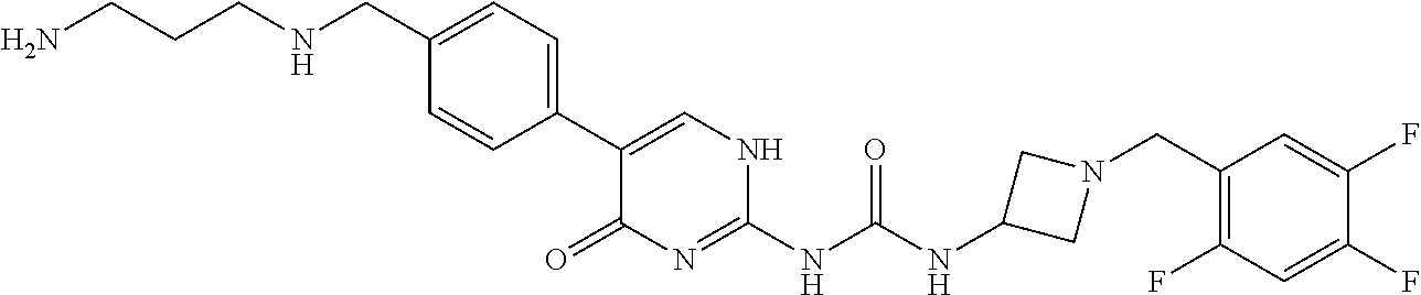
C1(CNCCCN)=CC=C(C2=CNC(NC(NC3CN(CC4=C(F)C=C(F)C(F)=C4)C3)=O)=NC2=O)C=C1
